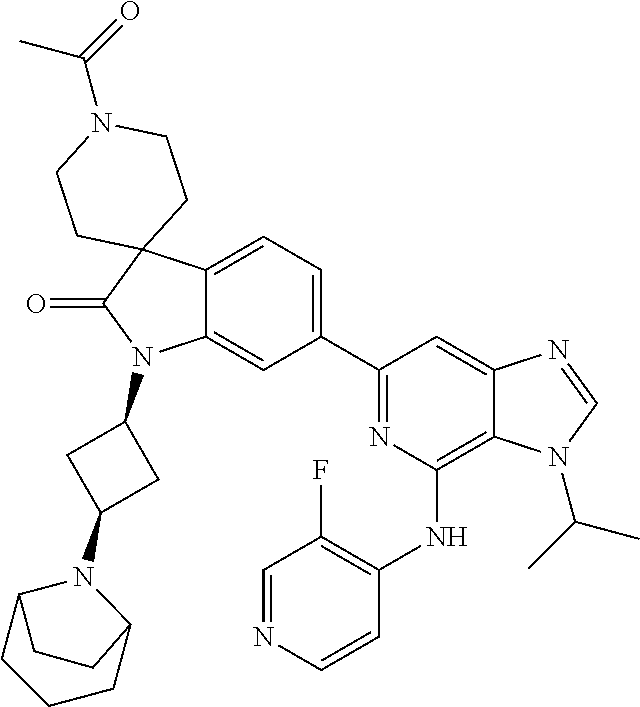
C12=CC=C(C3=NC(NC4=C(F)C=NC=C4)=C4C(=C3)N=CN4C(C)C)C=C1N(C1CC(N3C4CCCC3CC4)C1)C(=O)C21CCN(C(=O)C)CC1
